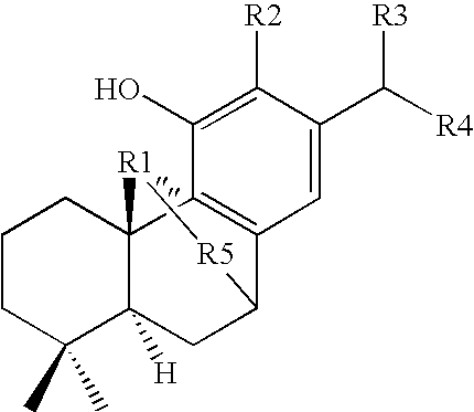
C1C(C)(C)C2([H])C3(CC1)C1=C(C=C(C([R4])[R3])C([R2])=C1O)C(C2)[R5][R1]3
